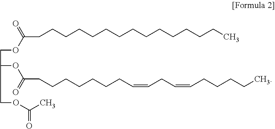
C(OC(CCCCCCCCCCCCCCC)=O)C(OC(CCCCCCCC=CCC=CCCCCC)=O)COC(=O)C
